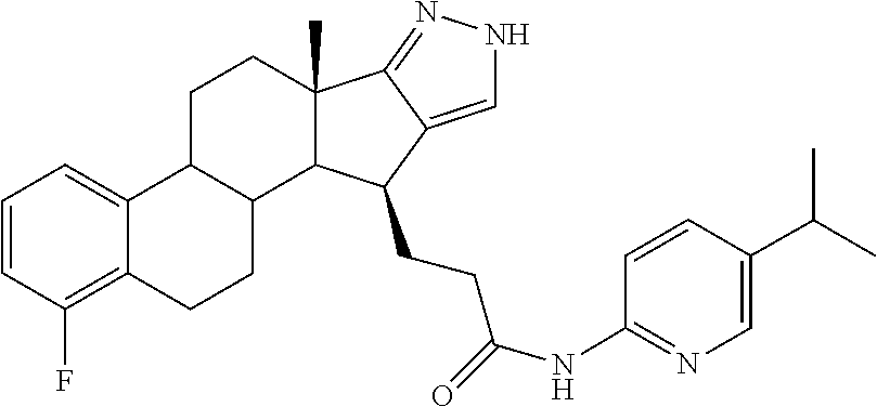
C12(C)C3=NNC=C3C(CCC(=O)NC3=NC=C(C(C)C)C=C3)C1C1C(C3=CC=CC(F)=C3CC1)CC2
